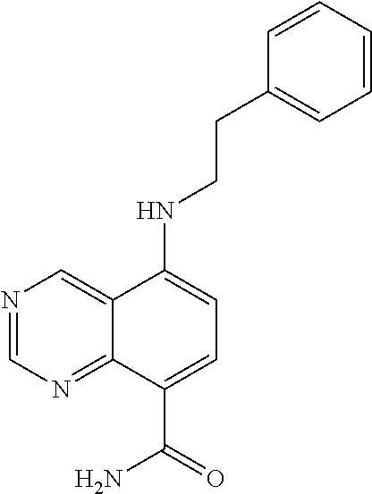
C1(CCNC2=CC=C(C(=O)N)C3=NC=NC=C32)=CC=CC=C1
